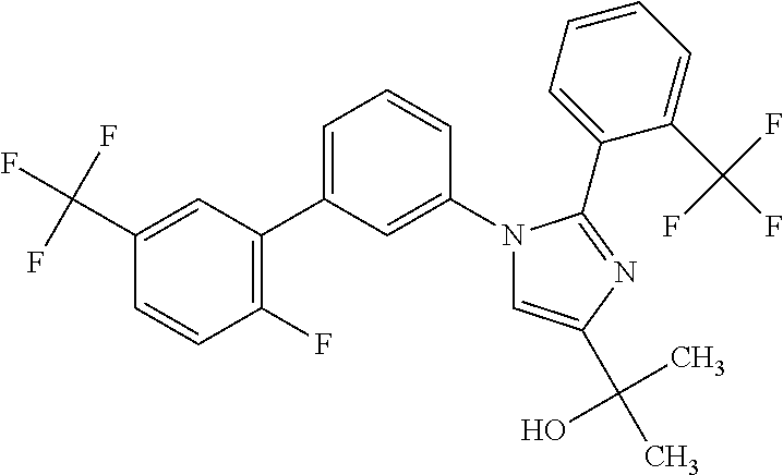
C1=CC=C(C2=C(F)C=CC(C(F)(F)F)=C2)C=C1N1C=C(C(C)(O)C)N=C1C1=CC=CC=C1C(F)(F)F
